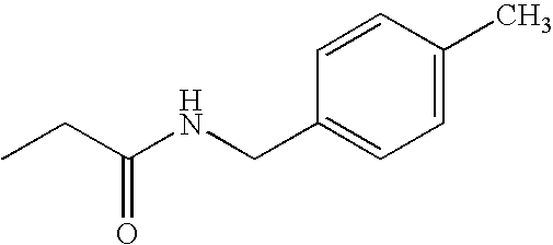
CCC(NCC1=CC=C(C)C=C1)=O
